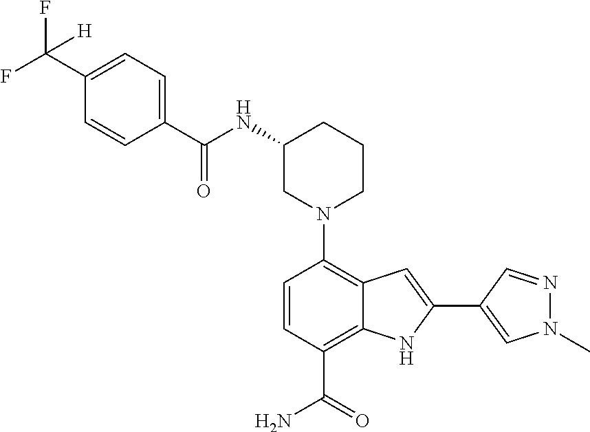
N1(C2=C3C(=C(C(=O)N)C=C2)NC(C2=CN(C)N=C2)=C3)CCCC(NC(C2=CC=C(C(F)(F)[H])C=C2)=O)C1
